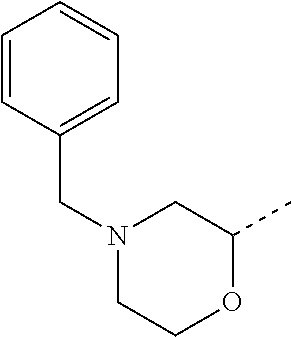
C1=CC(CN2CCOC(C)C2)=CC=C1
